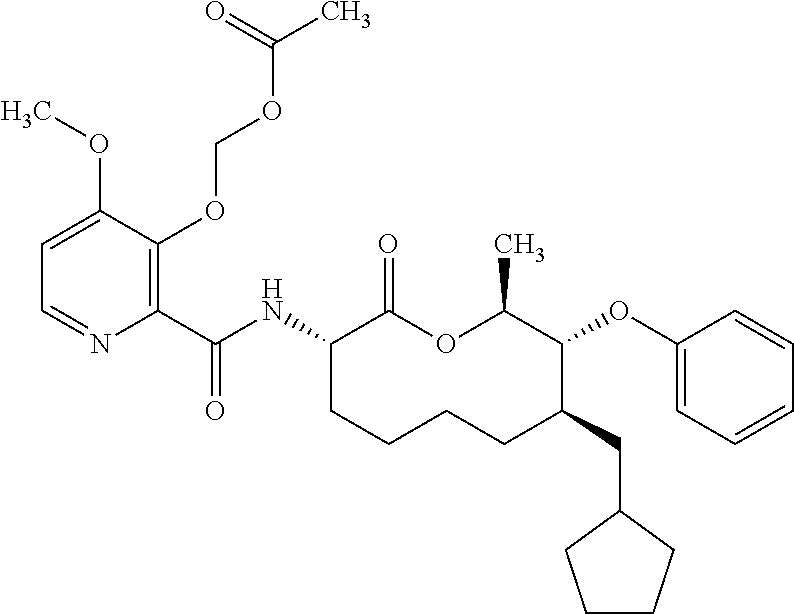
C1(C(NC2C(=O)OC(C)C(OC3=CC=CC=C3)C(CC3CCCC3)CCCC2)=O)=C(OCOC(C)=O)C(OC)=CC=N1
